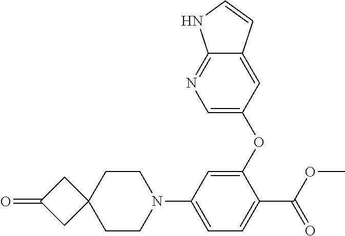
C12(CCN(C3=CC=C(C(=O)OC)C(OC4=CN=C5C(=C4)C=CN5)=C3)CC1)CC(=O)C2
